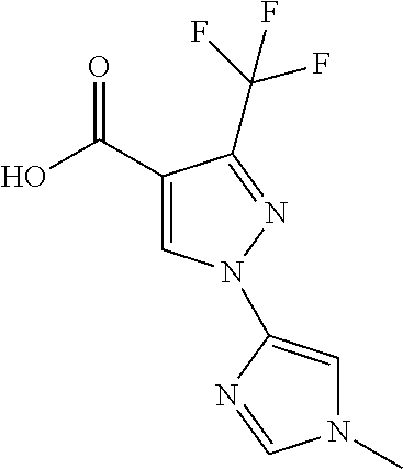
C(F)(F)(F)C1=NN(C2=CN(C)C=N2)C=C1C(O)=O
